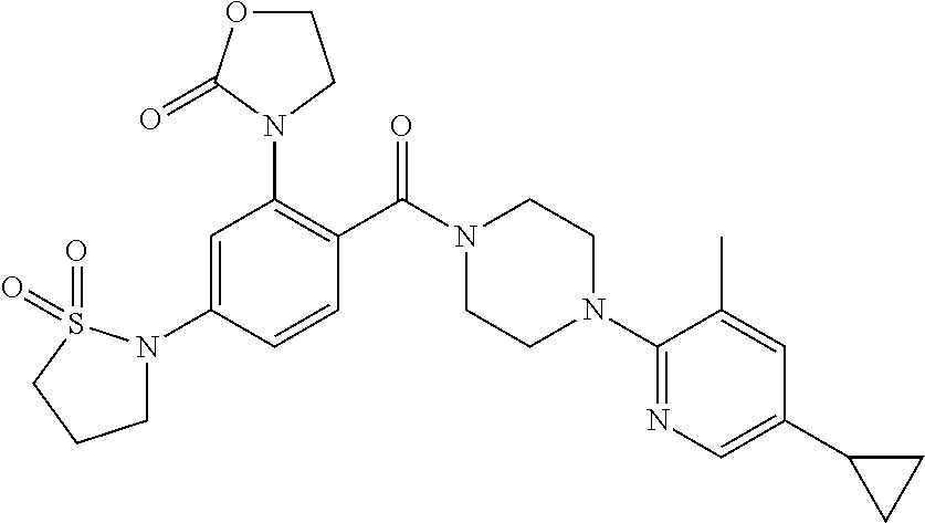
C1(N2CCN(C(C3=C(N4CCOC4=O)C=C(N4CCCS4(=O)=O)C=C3)=O)CC2)=NC=C(C2CC2)C=C1C
